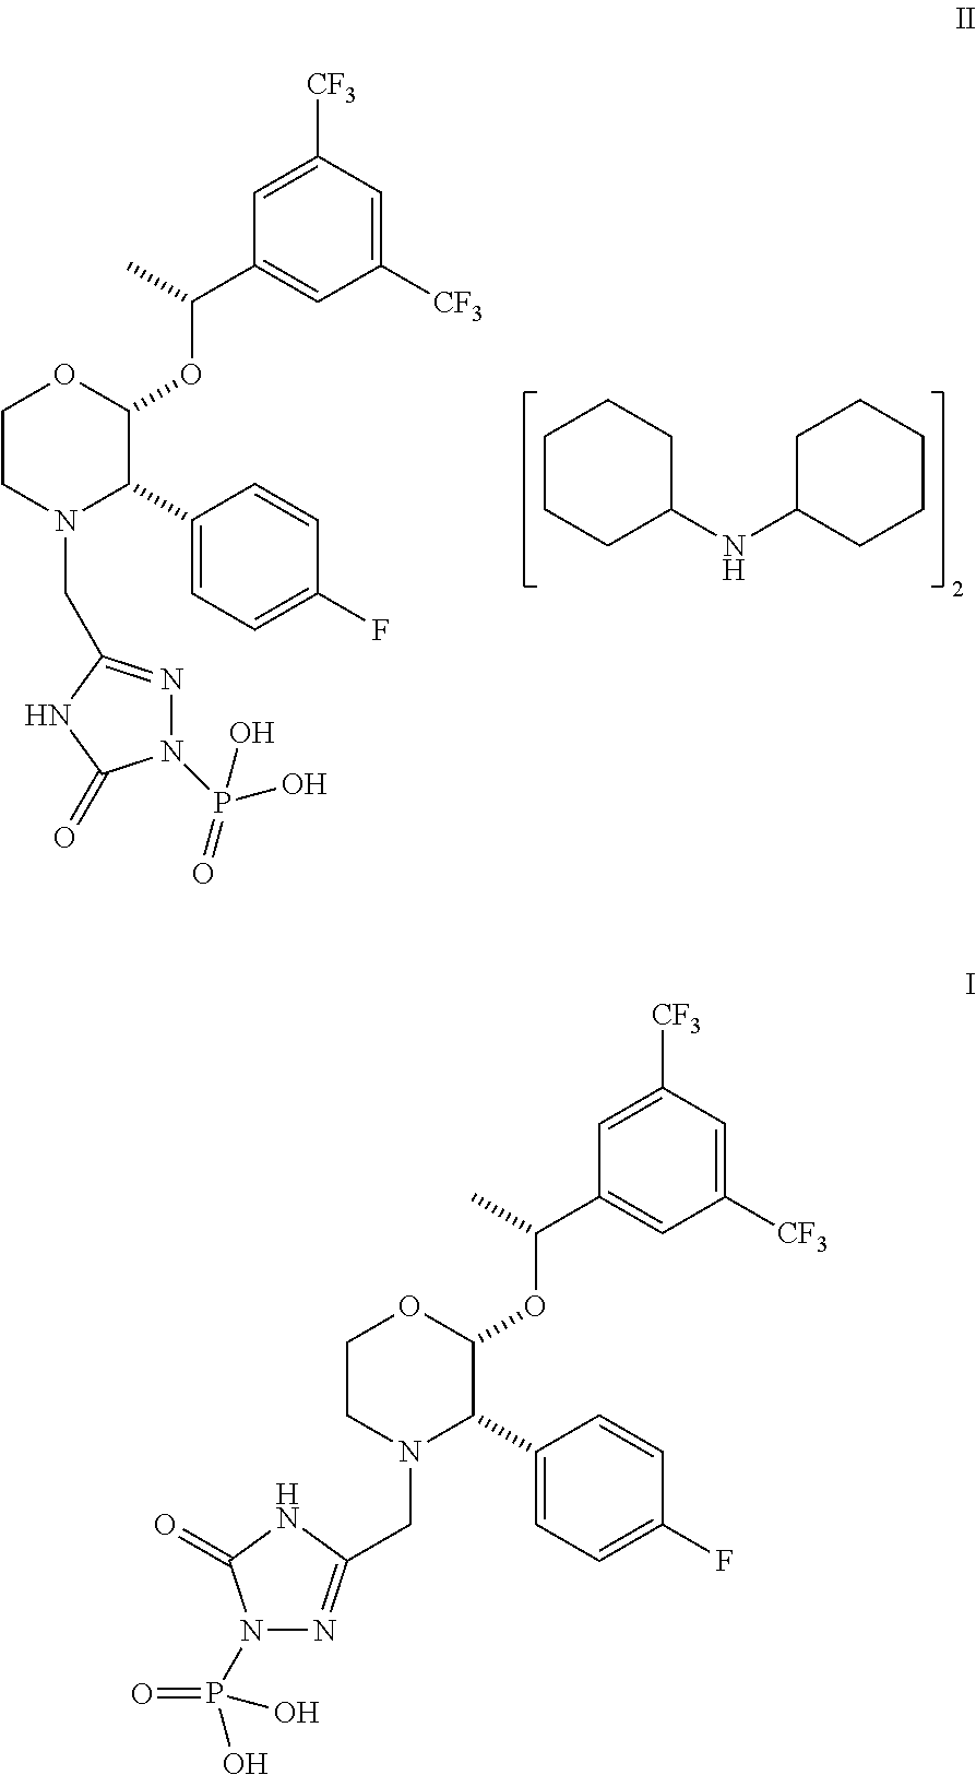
C1CCC(NC2CCCCC2)CC1.C1CN(CC2=NN(P(O)(O)=O)C(=O)N2)C(C2=CC=C(F)C=C2)C(OC(C2=CC([CF3])=CC([CF3])=C2)C)O1.C1CN(CC2=NN(P(O)(=O)O)C(=O)N2)C(C2=CC=C(F)C=C2)C(OC(C2=CC([CF3])=CC([CF3])=C2)C)O1
